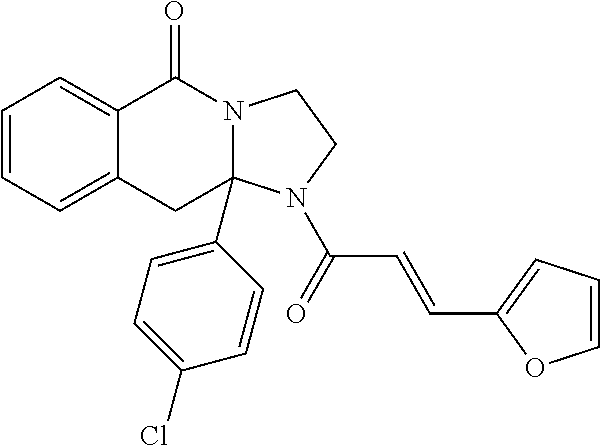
C1=CC=C2C(=C1)C(=O)N1C(C3=CC=C(Cl)C=C3)(C2)N(C(=O)C=CC2=CC=CO2)CC1
